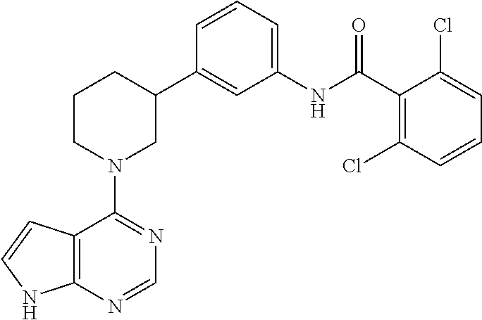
C1(C2CCCN(C3=NC=NC4=C3C=CN4)C2)=CC(NC(C2=C(Cl)C=CC=C2Cl)=O)=CC=C1
